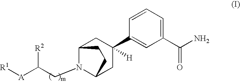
[R1][A]C([R2])CN1C2CC(C3=CC(C(N)=O)=CC=C3)([H])CC1CC2
